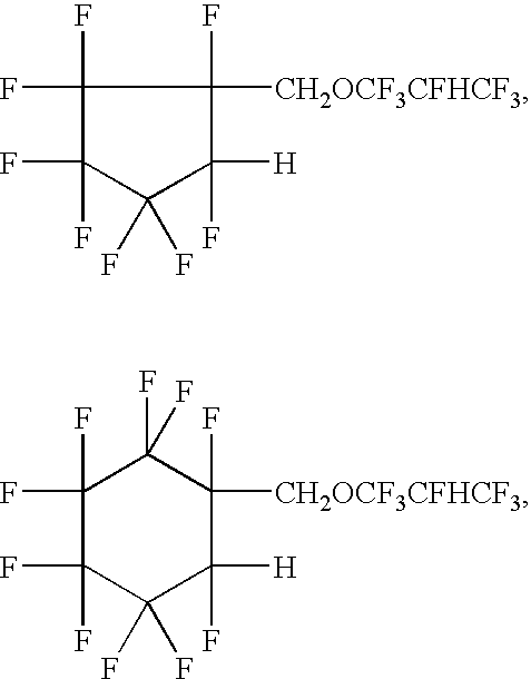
C1(F)(F)C(F)(F)C(F)(F)C(F)([H])C1(F)[CH2OCF3CFHCF3].C1(F)(F)C(F)(F)C([CH2OCF3CFHCF3])(F)C([H])(F)C(F)(F)C1(F)F
